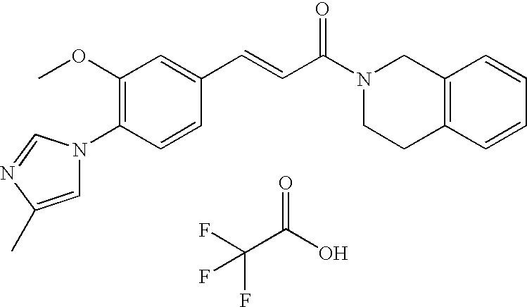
C1(OC)=C(N2C=C(C)N=C2)C=CC(C=CC(N2CCC3=C(C2)C=CC=C3)=O)=C1.C(C(O)=O)(F)(F)F
